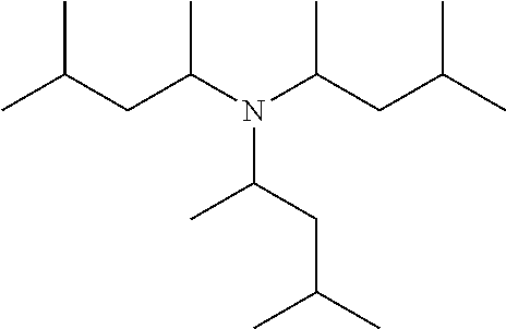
C(C(N(C(CC(C)C)C)C(C)CC(C)C)C)C(C)C
